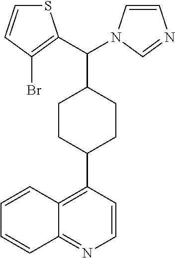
C1=CC(C2CCC(C(C3=C(Br)C=CS3)N3C=CN=C3)CC2)=C2C(=N1)C=CC=C2
